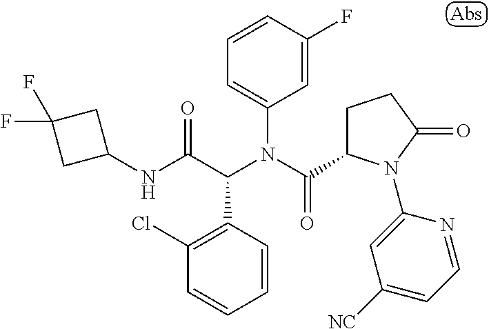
C1=CC(F)=CC(N(C(=O)C2CCC(=O)N2C2=CC([NC])=CC=N2)C(C(NC2CC(F)(F)C2)=O)C2=C(Cl)C=CC=C2)=C1
